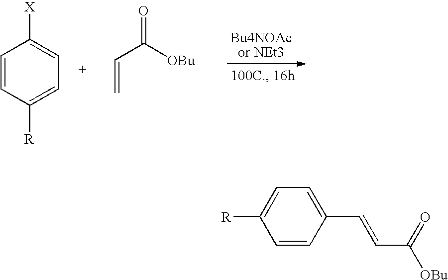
C1=CC([R])=CC=C1[X].C(=C)C([OBu])=O.C1=CC(C=CC([OBu])=O)=CC=C1[R]
